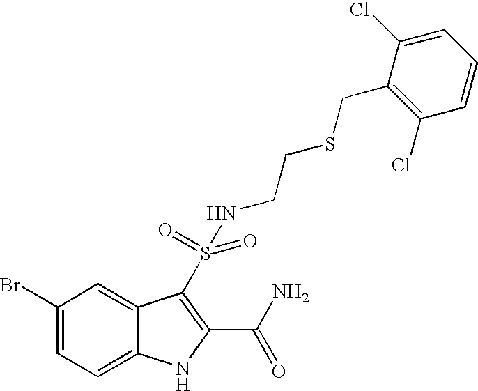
C1(Br)=CC=C2C(=C1)C(S(=O)(NCCSCC1=C(Cl)C=CC=C1Cl)=O)=C(C(N)=O)N2
